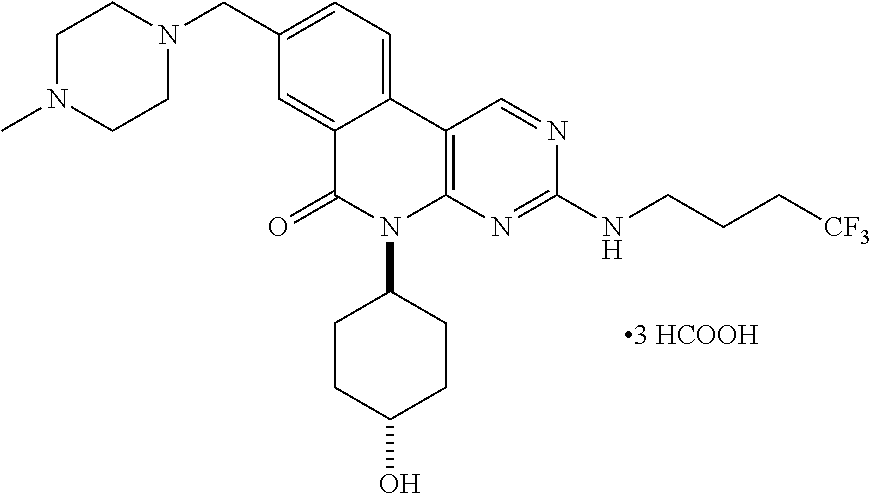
C1(CN2CCN(C)CC2)=CC=C2C(=C1)C(=O)N(C1CCC(O)CC1)C1=C2C=NC(NCCC[CF3])=N1
